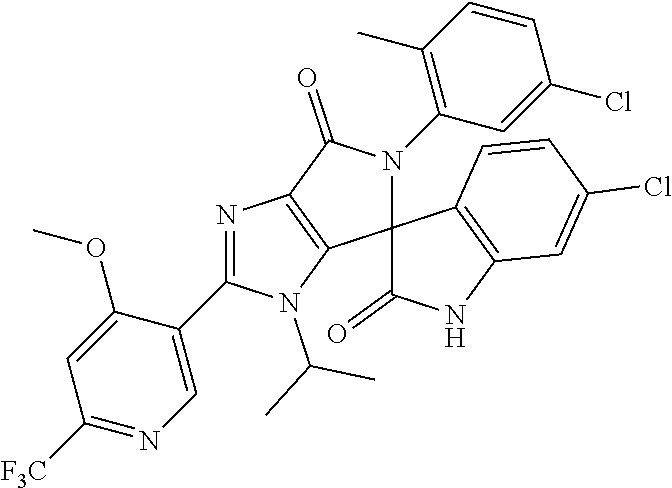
N1=C(C2=CN=C([F3C])C=C2OC)N(C(C)C)C2=C1C(=O)N(C1=C(C)C=CC(Cl)=C1)C21C(=O)NC2=C1C=CC(Cl)=C2
